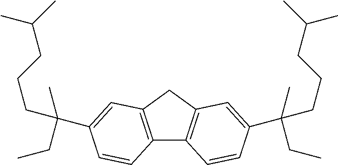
C12=C(C=C(C(CC)(C)CCCC(C)C)C=C1)CC1=C2C=CC(C(CC)(C)CCCC(C)C)=C1
